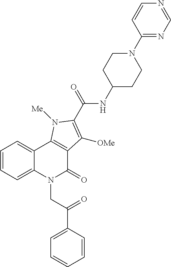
C1=CC=C2C(=C1)C1=C(C(=O)N2CC(C2=CC=CC=C2)=O)C([OMe])=C(C(=O)NC2CCN(C3=NC=NC=C3)CC2)N1[Me]
